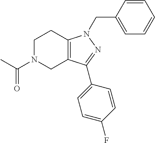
C1N(C(C)=O)CC2=C(C1)N(CC1=CC=CC=C1)N=C2C1=CC=C(F)C=C1
